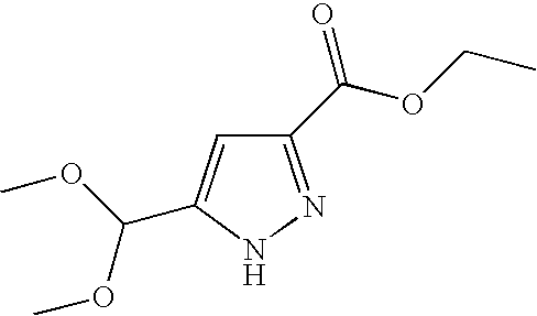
C1(C(OCC)=O)=NNC(C(OC)OC)=C1
